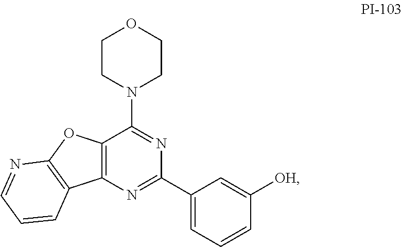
C12=C(N=C(C3=CC=CC([OH])=C3)N=C1N1CCOCC1)C1=C(O2)N=CC=C1
